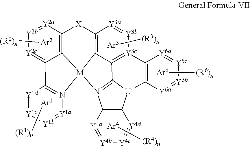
C12=N([M]34C5=C([Y2a]=[Y2b][Y2c]=C15)[X]C1=C3C3=[Y3c]([Y3b]=[Y3a]1)C1=C([U4]5C6=C(N4=C35)[Y4a]=[Y4b][Y4c]=[Y4d]6)[Y6a]=[Y6b][Y6c]=[Y6d]1)[Y1a]=[Y1b][Y1c]=[Y1d]2.[(R2)n][Ar2].[Ar1][(R1)n].[Ar4][(R4)n].[Ar3][(R3)n].[Ar6][(R6)n]
